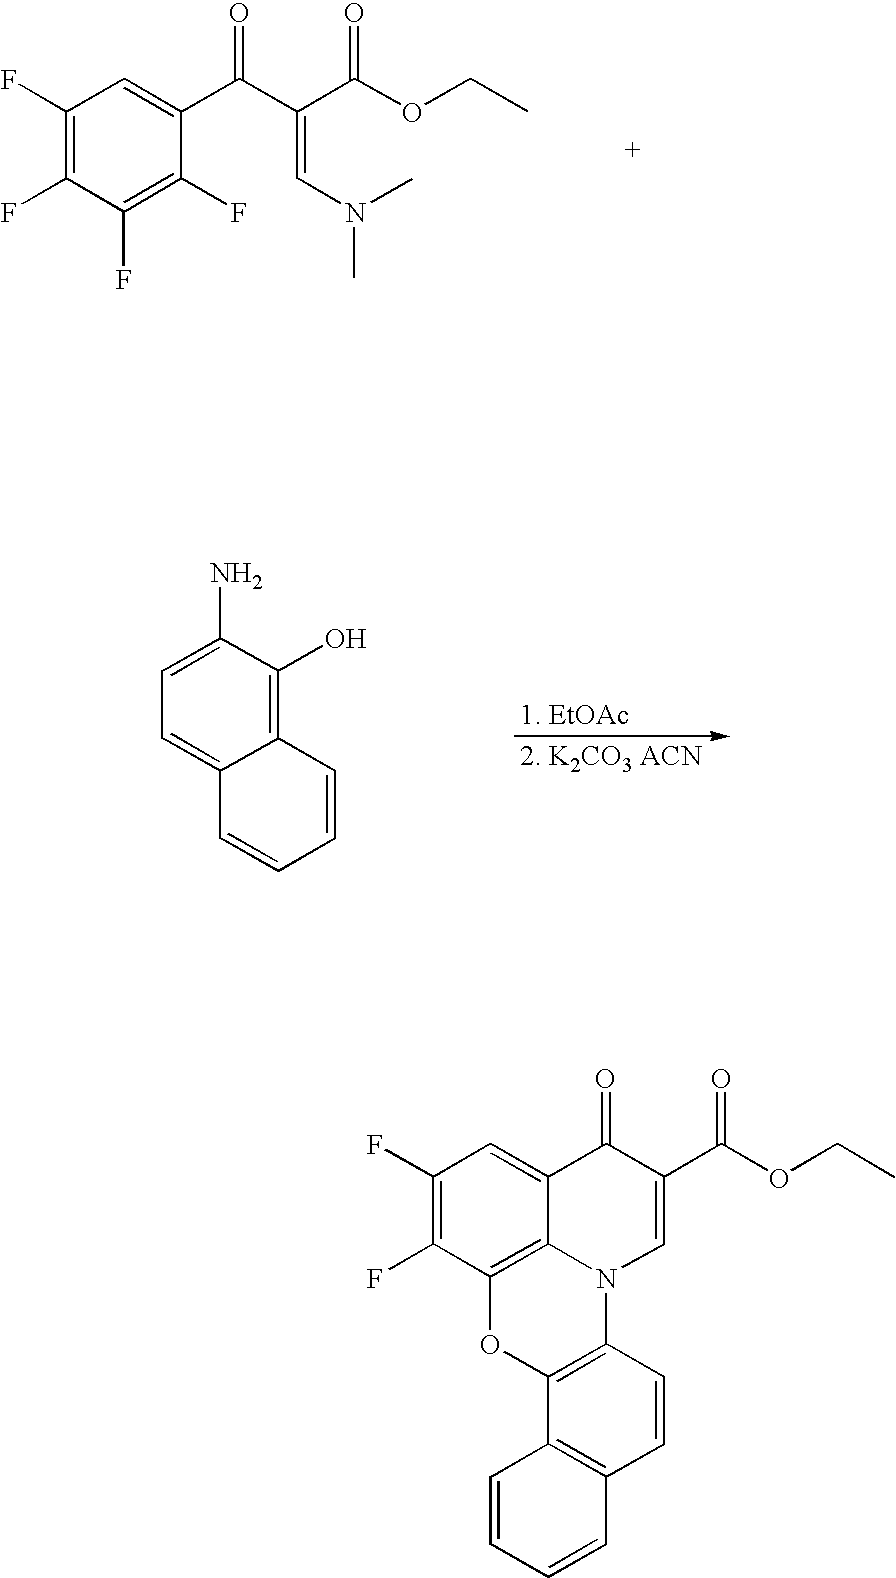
C1(F)=C(F)C2=C3C(=C1)C(=O)C(C(OCC)=O)=CN3C1=C(O2)C2=C(C=C1)C=CC=C2.C1(F)=C(F)C(F)=C(F)C(C(C(C(OCC)=O)=CN(C)C)=O)=C1.C12=CC=C(N)C(O)=C1C=CC=C2
